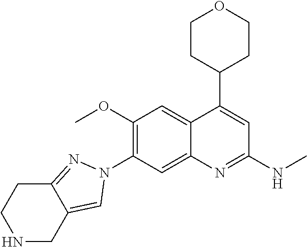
C12=CC(N3N=C4C(=C3)CNCC4)=C(OC)C=C1C(C1CCOCC1)=CC(NC)=N2
